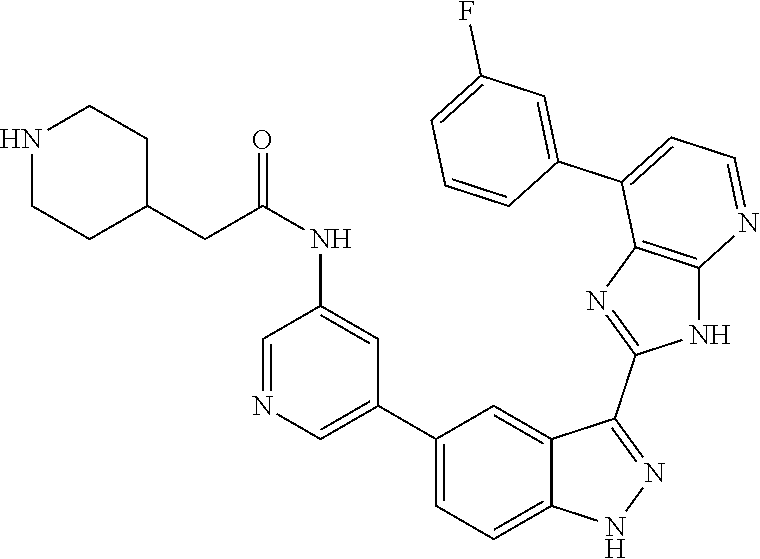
C1(C2=CC=C3C(=C2)C(C2=NC4=C(N2)N=CC=C4C2=CC(F)=CC=C2)=NN3)=CN=CC(NC(=O)CC2CCNCC2)=C1
